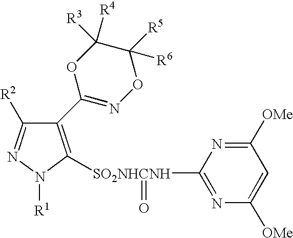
C1(C2=NOC([R6])([R5])C([R3])([R4])O2)=C([SO2NHCNH](C2=NC([OMe])=CC([OMe])=N2)=O)N([R1])N=C1[R2]
